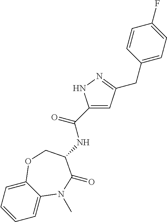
C1=C2C(=CC=C1)OCC(NC(C1=CC(CC3=CC=C(F)C=C3)=NN1)=O)C(=O)N2C
